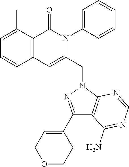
C1=C(C)C2=C(C=C1)C=C(CN1N=C(C3=CCOCC3)C3=C1N=CN=C3N)N(C1=CC=CC=C1)C2=O
